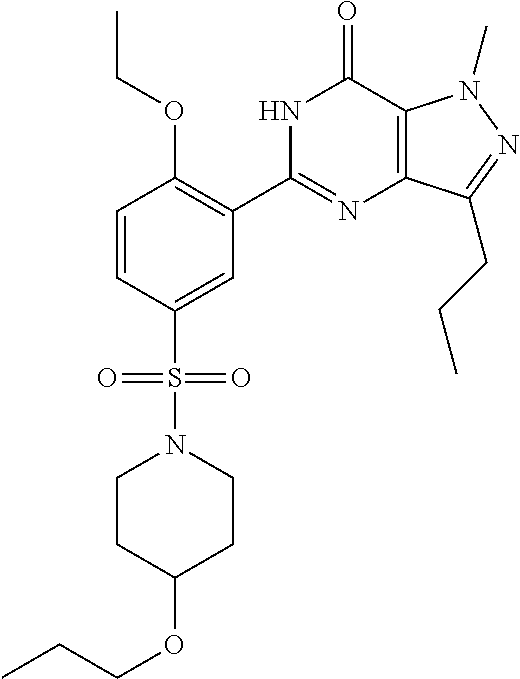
S(C1=CC(C2=NC3=C(C(=O)N2)N(C)N=C3CCC)=C(OCC)C=C1)(N1CCC(OCCC)CC1)(=O)=O
